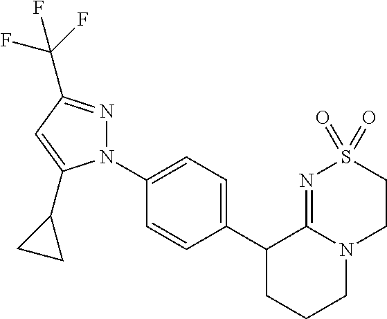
C1(C2CCCN3C2=NS(=O)(=O)CC3)=CC=C(N2N=C(C(F)(F)F)C=C2C2CC2)C=C1
